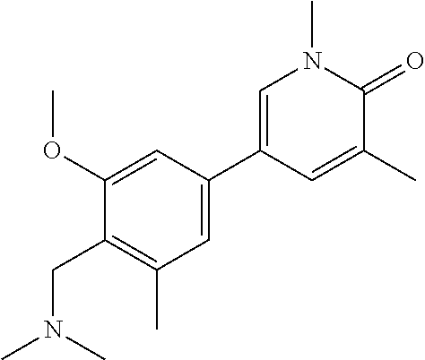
C1=C(C)C(=O)N(C)C=C1C1=CC(C)=C(CN(C)C)C(OC)=C1
